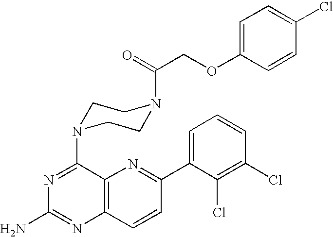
N1=C(N2CCN(C(COC3=CC=C(Cl)C=C3)=O)CC2)C2=C(N=C1N)C=CC(C1=CC=CC(Cl)=C1Cl)=N2
